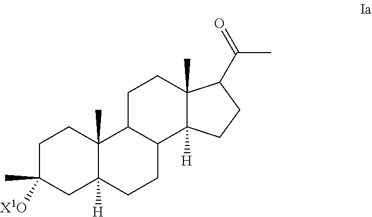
C1C(C)([X1O])CC2([H])C(C)(C1)C1C(CC2)C2([H])C(C)(CC1)C(C(C)=O)CC2
